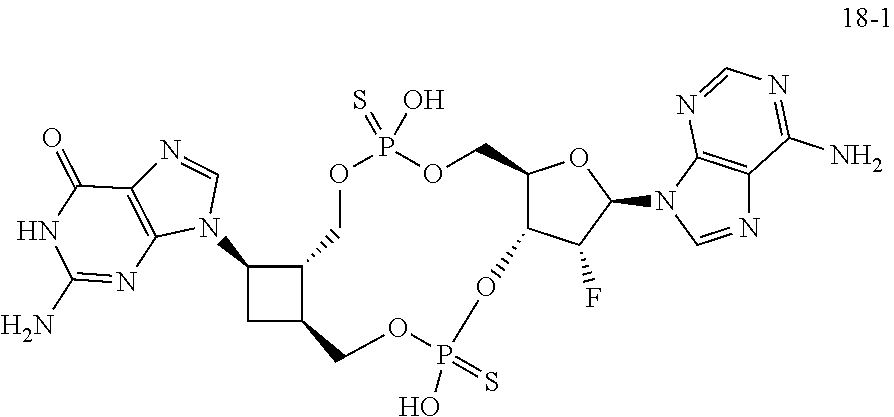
C1(N2C=NC3=C2N=C(N)NC3=O)CC2C1COP(=S)(O)OCC1C(C(F)C(N3C=NC4=C3N=CN=C4N)O1)OP(=S)(O)OC2
